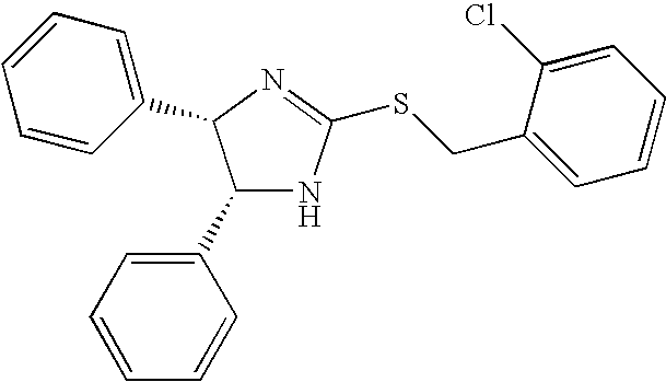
C1(C2=CC=CC=C2)NC(SCC2=CC=CC=C2Cl)=NC1C1=CC=CC=C1
